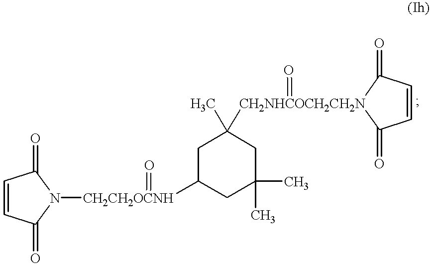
C1=CC(=O)N([CH2CH2OCNH](=O)C2CC(C)(C)CC(C)([CH2NHCOCH2CH2N]3(=O)C(=O)C=CC3=O)C2)C1=O
